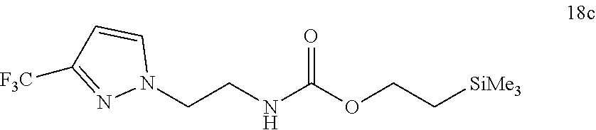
C(CNC(OCC[SiMe3])=O)N1C=CC([F3C])=N1
